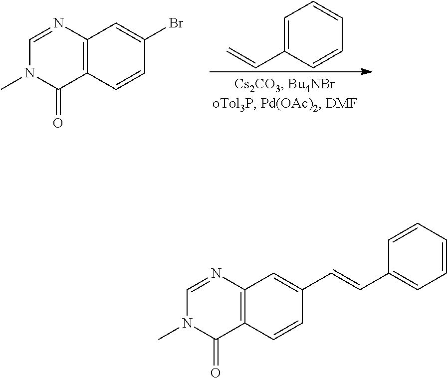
C12=C(N=CN(C)C1=O)C=C(Br)C=C2.C1=C(C=C)C=CC=C1.C12=C(N=CN(C)C1=O)C=C(C=CC1=CC=CC=C1)C=C2
